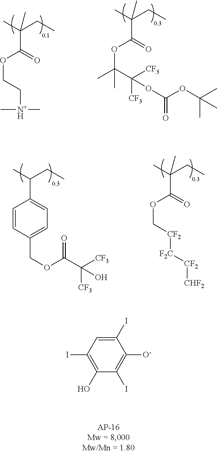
CC(CC)(C)C(=O)OCC[N+H](C)C.CC(CC)(C)C(=O)OC(C([CF3])([CF3])OC(OC(C)(C)C)=O)(C)C.CC(CC)(C)C(=O)OC[CF2][F2C][CF2][CHF2].CC(CC)C1=CC=C(COC(C([CF3])([CF3])O)=O)C=C1.C1(I)=CC(I)=C(O)C(I)=C1[O-]
